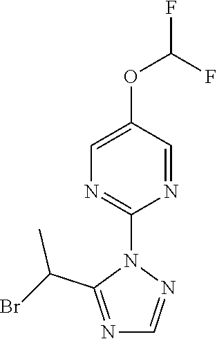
C1=NN(C2=NC=C(OC(F)F)C=N2)C(C(Br)C)=N1
